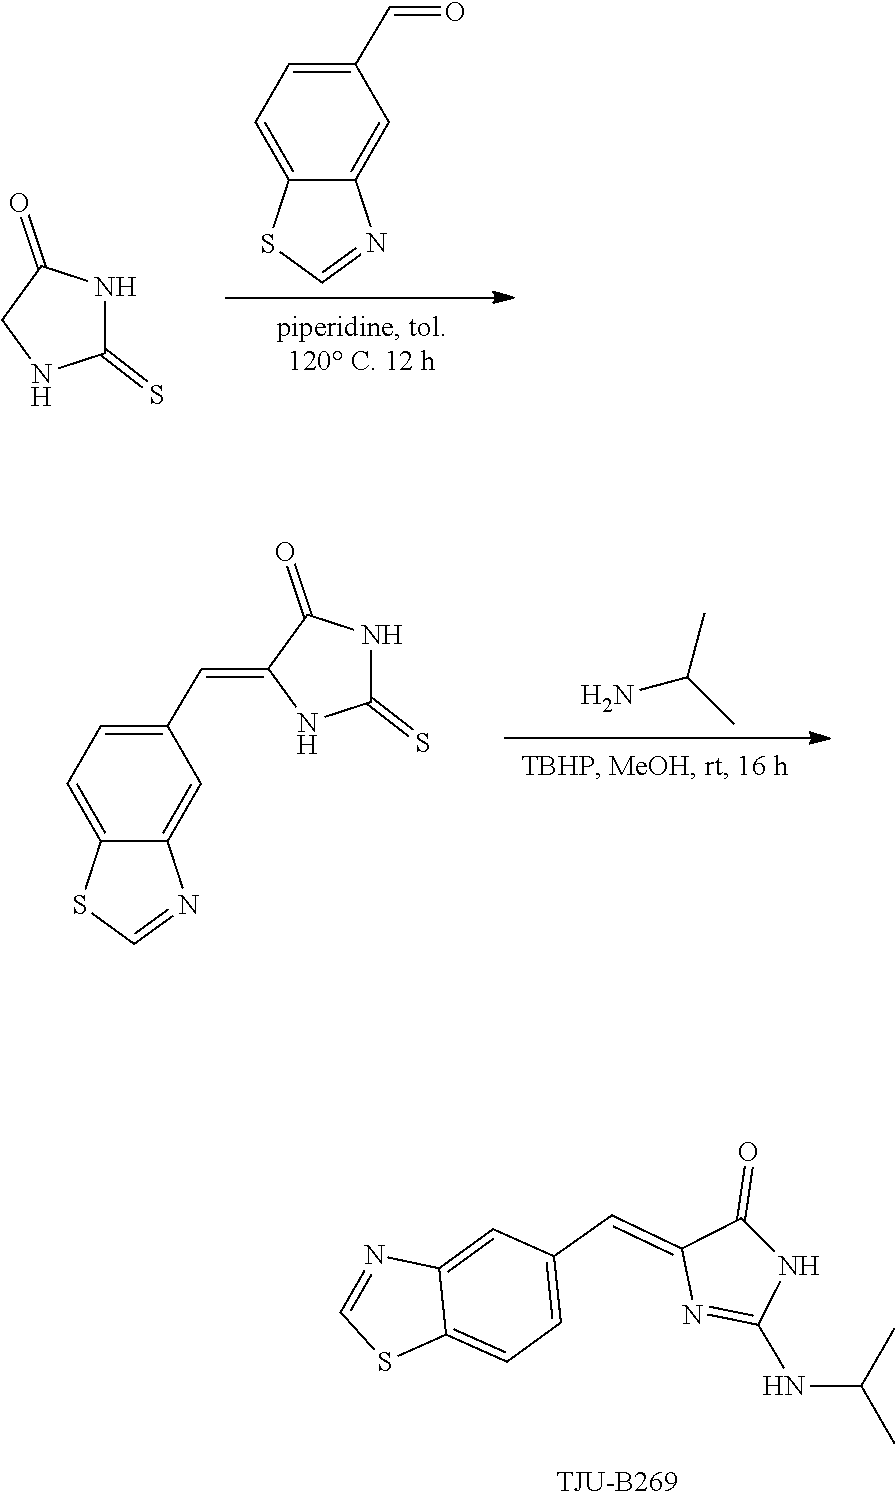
N1C(=S)NC(=O)C1.C1=C(C=O)C=C2C(=C1)SC=N2.N1=CSC2=CC=C(C=C3NC(=S)NC3=O)C=C12.NC(C)C.N1=CSC2=CC=C(C=C3C(=O)NC(NC(C)C)=N3)C=C12
